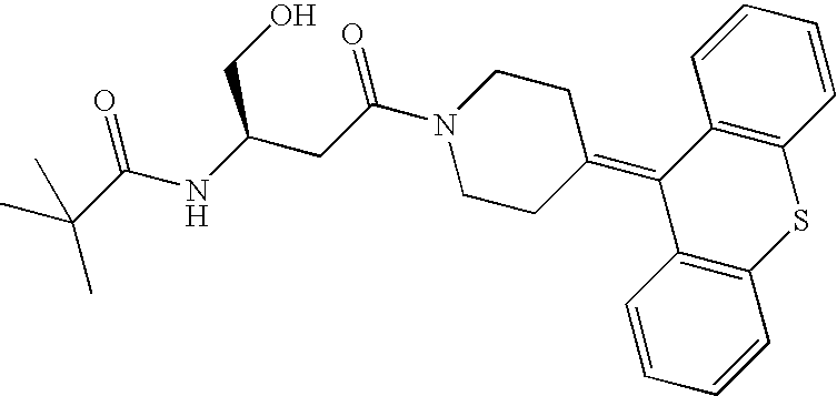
C1(=C2CCN(C(CC(NC(C(C)(C)C)=O)CO)=O)CC2)C2=C(SC3=C1C=CC=C3)C=CC=C2
